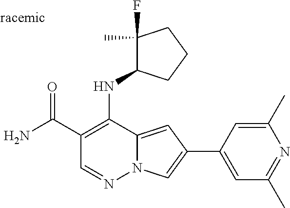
O=C(C1=C(NC2C(F)(C)CCC2)C2=CC(C3=CC(C)=NC(C)=C3)=CN2N=C1)N
